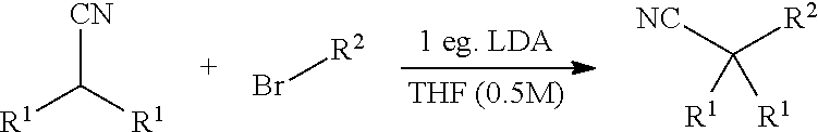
[CN]C([R1])[R1].Br[R2].[NC]C([R2])([R1])[R1]
